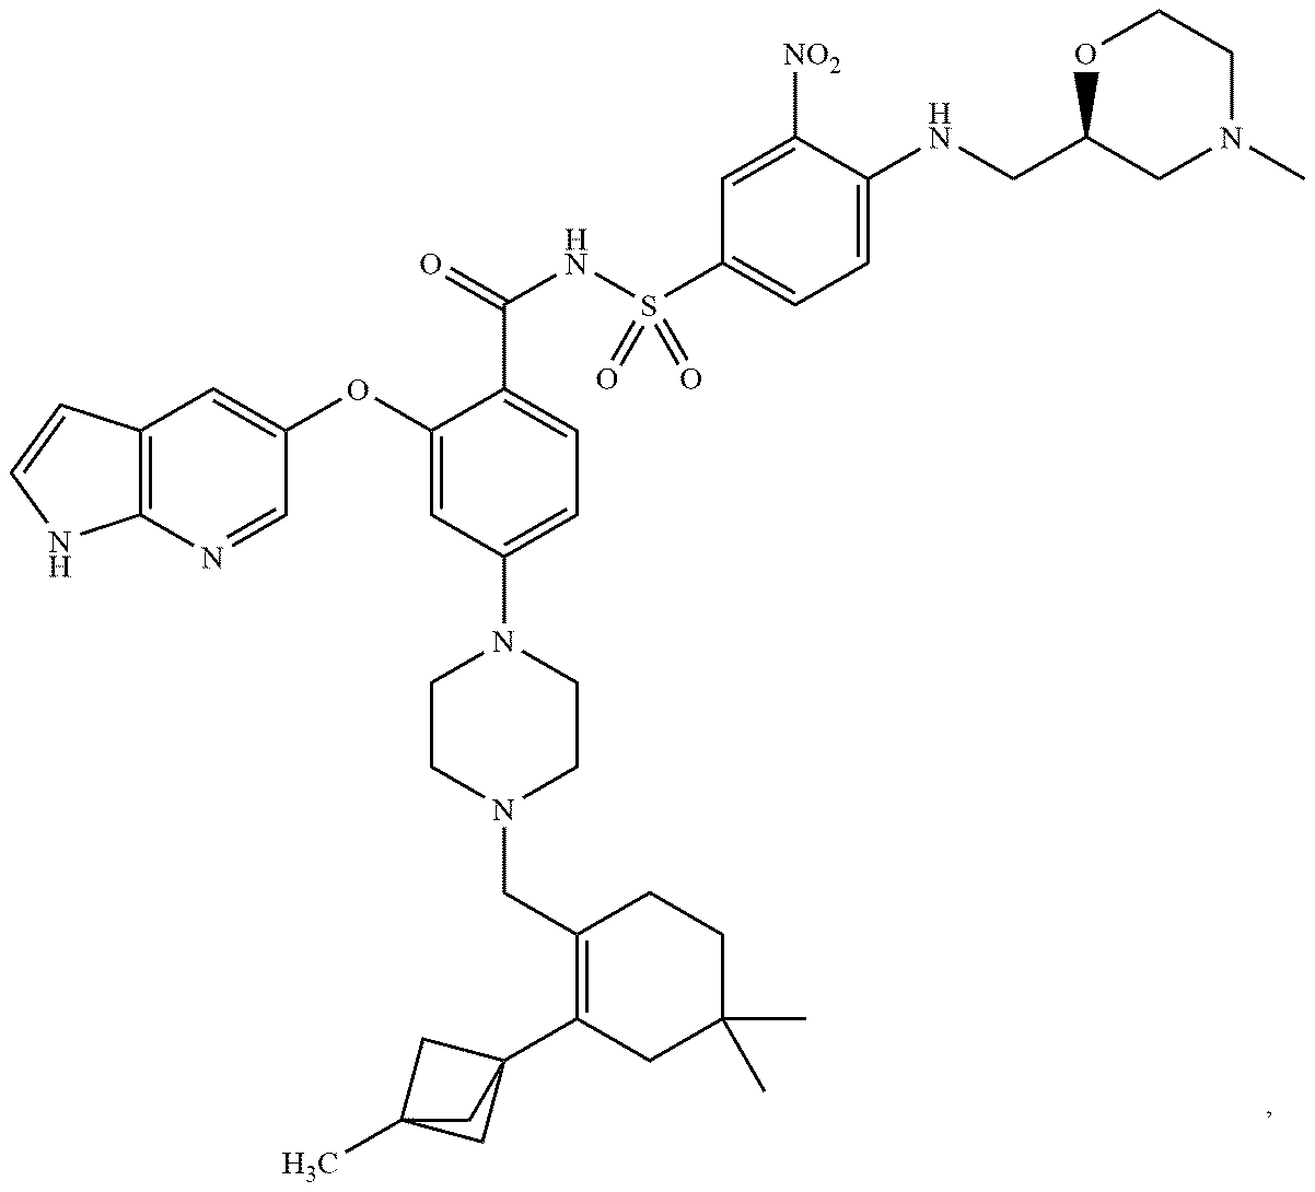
C1(OC2=CC3=C(N=C2)NC=C3)=CC(N2CCN(CC3=C(C45CC(C)(C4)C5)CC(C)(C)CC3)CC2)=CC=C1C(=O)NS(C1=CC=C(NCC2CN(C)CCO2)C([NO2])=C1)(=O)=O
